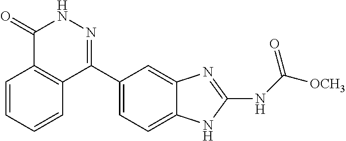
C1=CC=CC2=C1C(=O)NN=C2C1=CC=C2C(=C1)N=C(NC([OCH3])=O)N2
